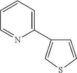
C1=CSC=C1C1=CC=CC=N1
